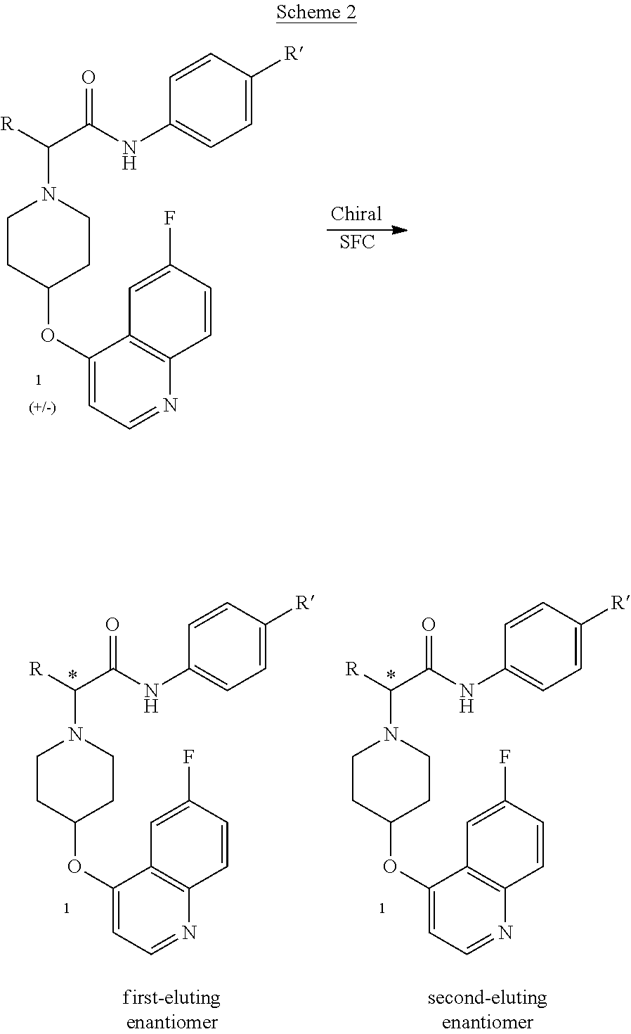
C1(OC2CCN(C([R])C(NC3=CC=C([R])C=C3)=O)CC2)=CC=NC2=C1C=C(F)C=C2.[SFC].C1(OC2CCN(C([R])C(NC3=CC=C([R])C=C3)=O)CC2)=CC=NC2=C1C=C(F)C=C2.C1(OC2CCN(C([R])C(NC3=CC=C([R])C=C3)=O)CC2)=CC=NC2=C1C=C(F)C=C2
